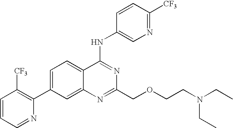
C1=CC=NC(C2=CC=C3C(=C2)N=C(COCCN(CC)CC)N=C3NC2=CN=C([CF3])C=C2)=C1[CF3]
